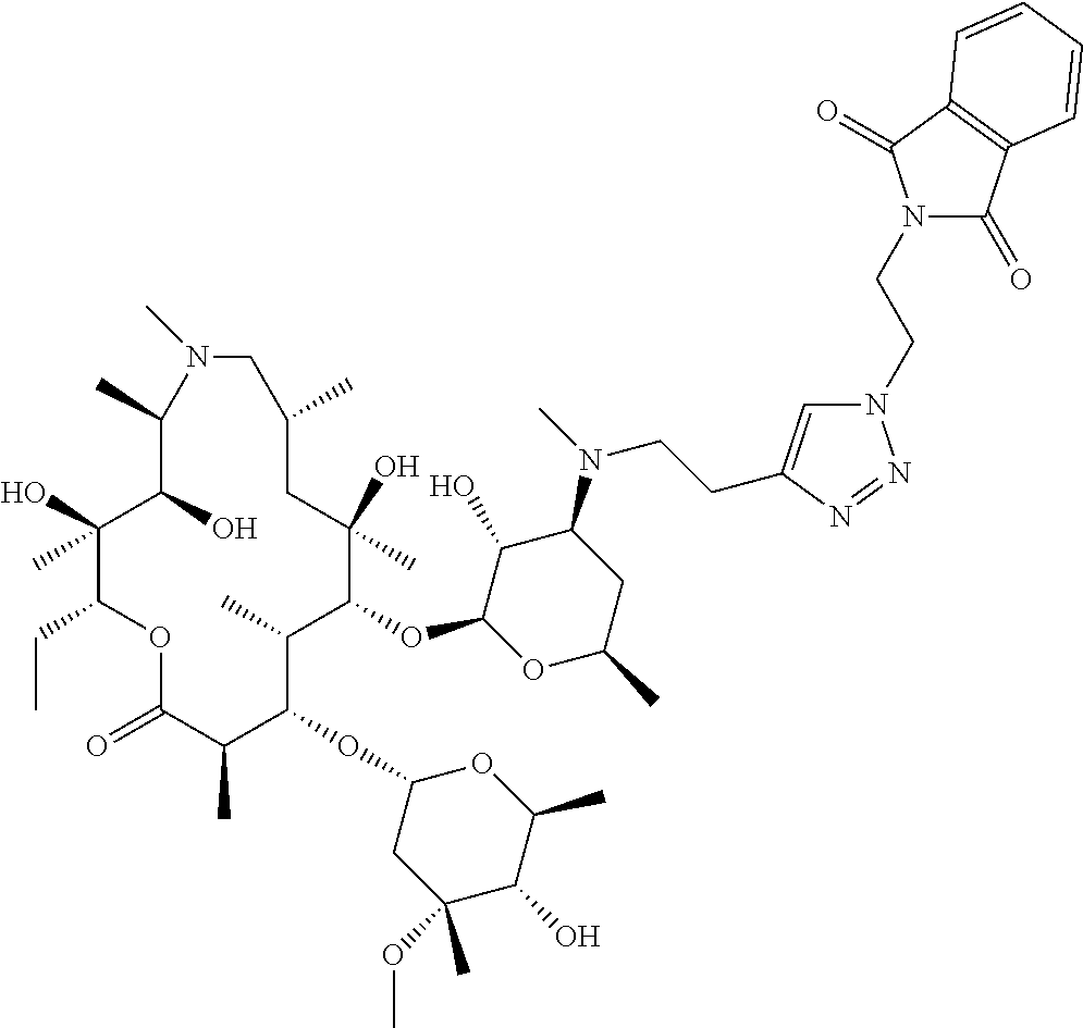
C1(O)C(OC2C(C)C(OC3CC(OC)(C)C(O)C(C)O3)C(C)C(=O)OC(CC)C(O)(C)C(O)C(C)N(C)CC(C)CC2(O)C)OC(C)CC1N(C)CCC1=CN(CCN2C(=O)C3=C(C2=O)C=CC=C3)N=N1
